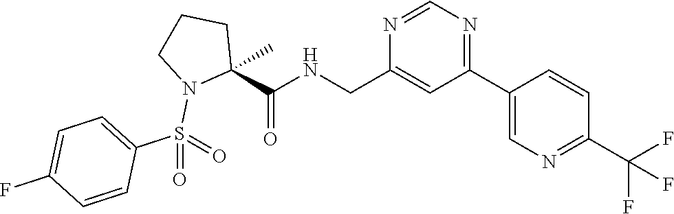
C1(C2=CN=C(C(F)(F)F)C=C2)=NC=NC(CNC(C2(C)CCCN2S(=O)(C2=CC=C(F)C=C2)=O)=O)=C1
